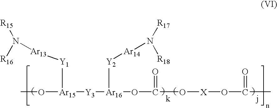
CO[Ar15]([Y3][Ar16](OC(O[X]OC(=O)C)=O)[Y2][Ar14]N([R17])[R18])[Y1][Ar13]N([R15])[R16]
